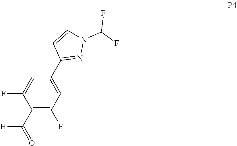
C1(C(=O)[H])=C(F)C=C(C2=NN(C(F)F)C=C2)C=C1F
